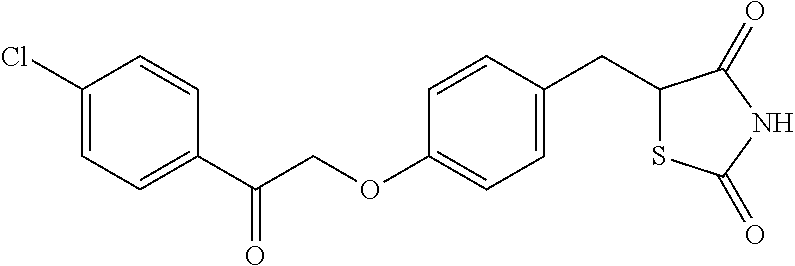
C1(Cl)=CC=C(C(COC2=CC=C(CC3SC(=O)NC3=O)C=C2)=O)C=C1
